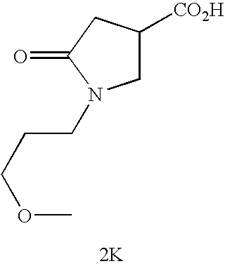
C1([CO2H])CN(CCCOC)C(=O)C1.[2K]
